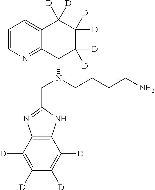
C12=C(C([D])=C([D])C([D])=C1[D])N=C(CN(C1C([D])([D])C([D])([D])C([D])([D])C3=CC=CN=C13)CCCCN)N2
